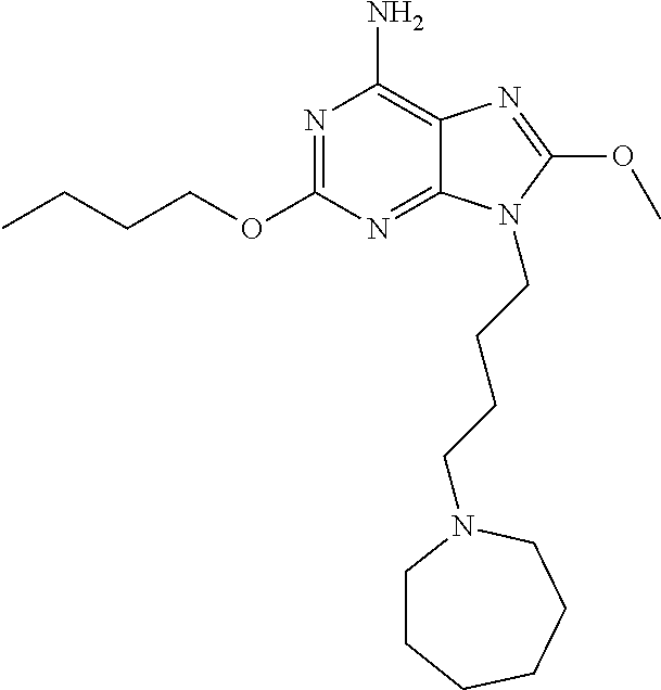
N1=C(OCCCC)N=C2C(=C1N)N=C(OC)N2CCCCN1CCCCCC1
